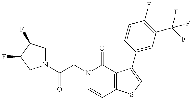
N1(C(CN2C=CC3=C(C2=O)C(C2=CC(C(F)(F)F)=C(F)C=C2)=CS3)=O)CC(F)C(F)C1
